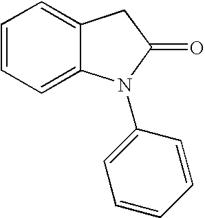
C1=CC=C2C(=C1)CC(=O)N2C1=CC=CC=C1
